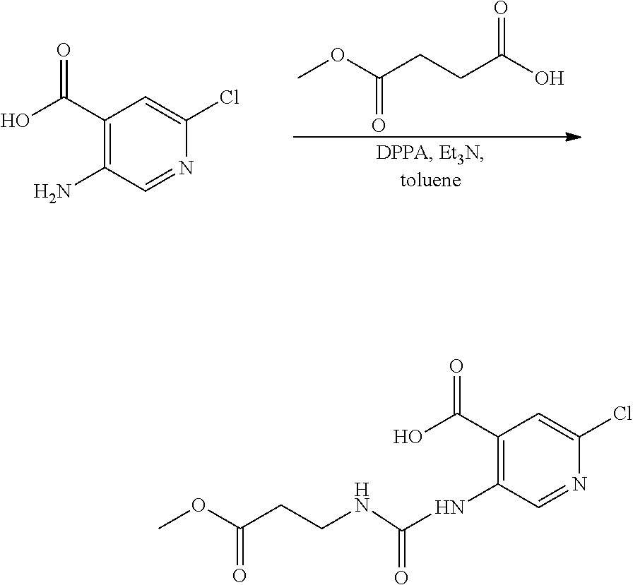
COC(=O)CCC(O)=O.C1(C(O)=O)=C(N)C=NC(Cl)=C1.C1(C(O)=O)=C(NC(=O)NCCC(=O)OC)C=NC(Cl)=C1
